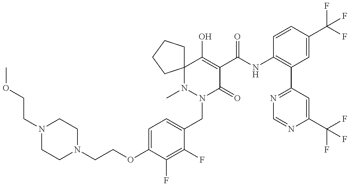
N1(CCOC)CCN(CCOC2=CC=C(CN3C(=O)C(C(NC4=C(C5=NC=NC(C(F)(F)F)=C5)C=C(C(F)(F)F)C=C4)=O)=C(O)C4(N3C)CCCC4)C(F)=C2F)CC1
